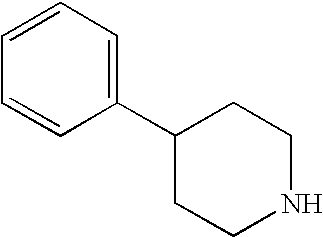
C1(C2CCNCC2)=CC=CC=C1
